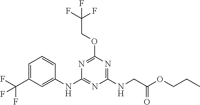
O(C1=NC(NC2=CC(C(F)(F)F)=CC=C2)=NC(NCC(OCCC)=O)=N1)CC(F)(F)F
